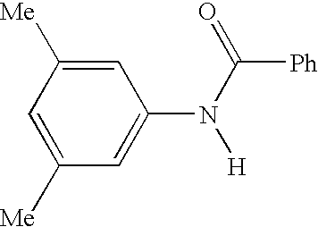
C1=C([Me])C=C(N([H])C([Ph])=O)C=C1[Me]
